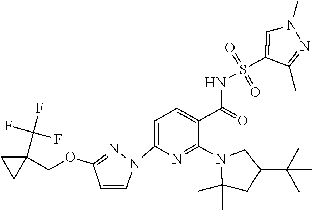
C1=C(N2C=CC(OCC3(C(F)(F)F)CC3)=N2)N=C(N2C(C)(C)CC(C(C)(C)C)C2)C(C(=O)NS(=O)(=O)C2=CN(C)N=C2C)=C1
